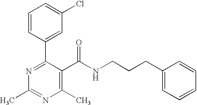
C1=CC(C2=NC(C)=NC(C)=C2C(NCCCC2=CC=CC=C2)=O)=CC(Cl)=C1
